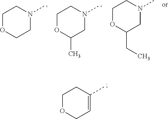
C1OCC=C(C)C1.C1OCCN(C)C1.C1OC(C)CN(C)C1.C1OC(CC)CN(C)C1
